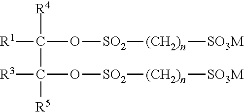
[R1]C(O[SO2][(CH2)n][SO3M])(C([R5])([R3])O[SO2][(CH2)n][SO3M])[R4]
